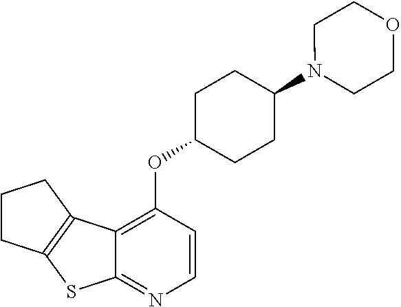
C1CC2=C(C1)C1=C(OC3CCC(N4CCOCC4)CC3)C=CN=C1S2
